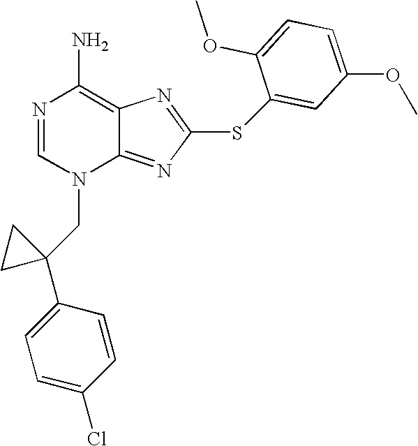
N1=CN(CC2(C3=CC=C(Cl)C=C3)CC2)C2=NC(SC3=CC(OC)=CC=C3OC)=NC2=C1N
